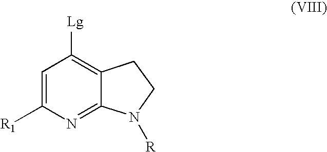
C1=C([R1])N=C2C(=C1[Lg])CCN2[R]
